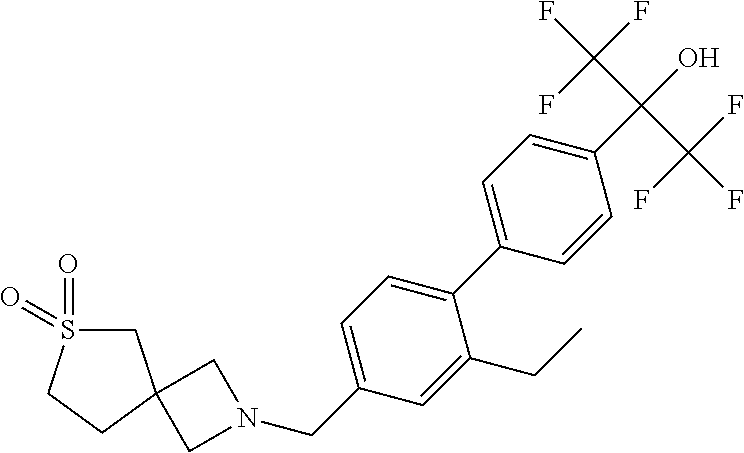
C1N(CC2=CC=C(C3=CC=C(C(O)(C(F)(F)F)C(F)(F)F)C=C3)C(CC)=C2)CC12CS(=O)(=O)CC2
